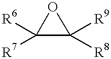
C1([R7])([R6])C([R9])([R8])O1
